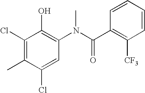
C1(Cl)=C(C)C(Cl)=CC(N(C(C2=C([CF3])C=CC=C2)=O)C)=C1O
